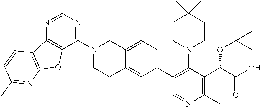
N1=CN=C(N2CCC3=CC(C4=C(N5CCC(C)(C)CC5)C(C(C(O)=O)OC(C)(C)C)=C(C)N=C4)=CC=C3C2)C2=C1C1=C(O2)N=C(C)C=C1
